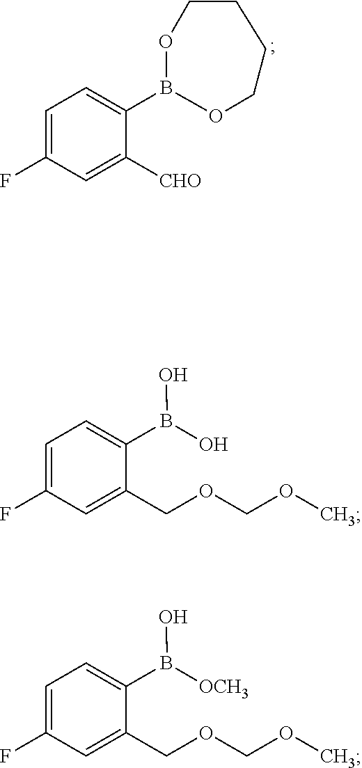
C1=C(F)C=C(COCOC)C(B(O)O)=C1.C1=C(F)C=C(COCOC)C(B([OCH3])O)=C1.C1=C(F)C=C([CHO])C(B2OCCCCO2)=C1
